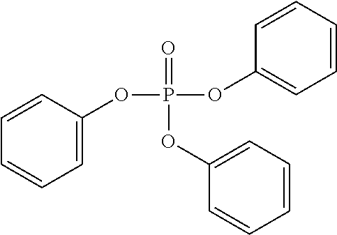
C1=CC(OP(=O)(OC2=CC=CC=C2)OC2=CC=CC=C2)=CC=C1
